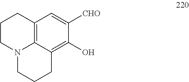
C12=C3C(=C(O)C([CHO])=C1)CCCN3CCC2
